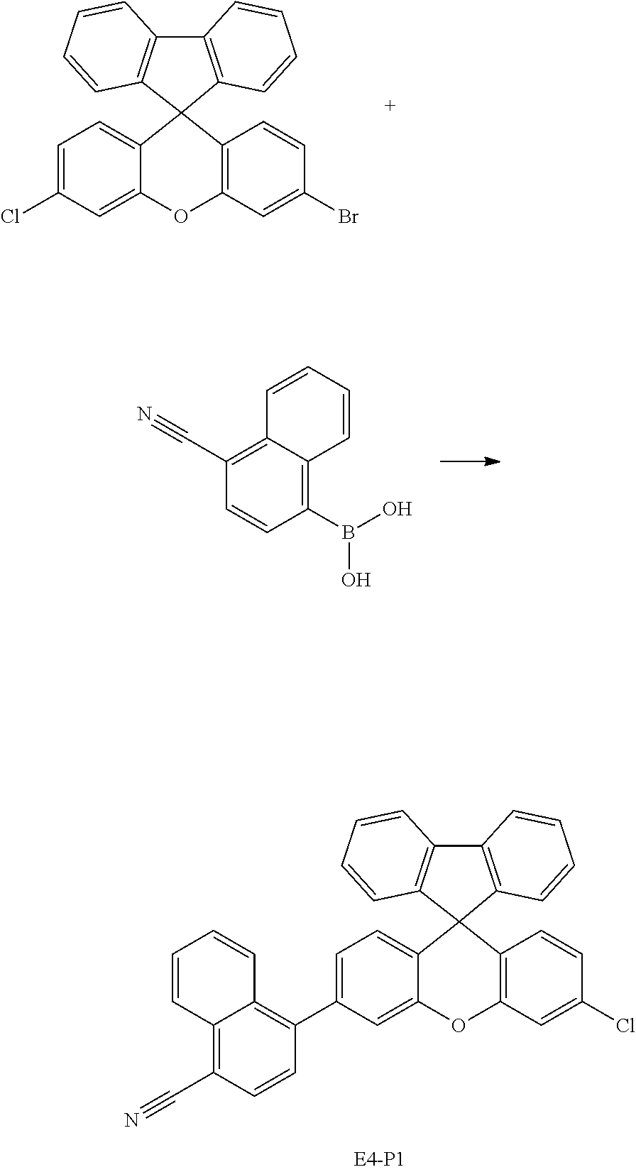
C12=C(C=CC=C1)C1(C3=C2C=CC=C3)C2=CC=C(Cl)C=C2OC2=C1C=CC(Br)=C2.C1=CC=CC2=C(B(O)O)C=CC(C#N)=C12.C12=C(C=CC=C1)C1(C3=C2C=CC=C3)C2=CC=C(C3=C4C(=C(C#N)C=C3)C=CC=C4)C=C2OC2=C1C=CC(Cl)=C2
